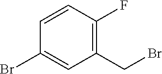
BrC1=CC(CBr)=C(F)C=C1
